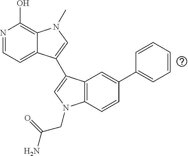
N1=CC=C2C(=C1O)N(C)C=C2C1=CN(CC(N)=O)C2=C1C=C(C1=CC=CC=C1)C=C2
